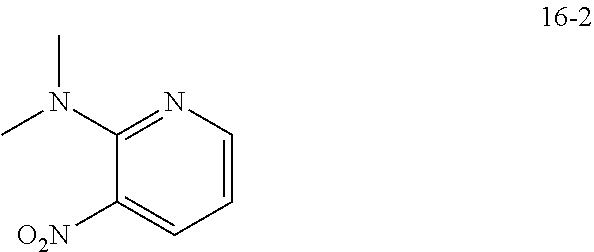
C1=CN=C(N(C)C)C([O2N])=C1
